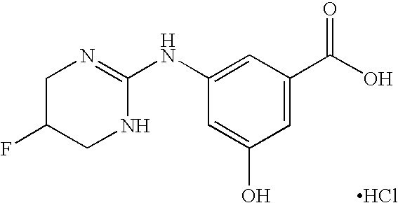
C1C(F)CNC(NC2=CC(C(O)=O)=CC(O)=C2)=N1.Cl
